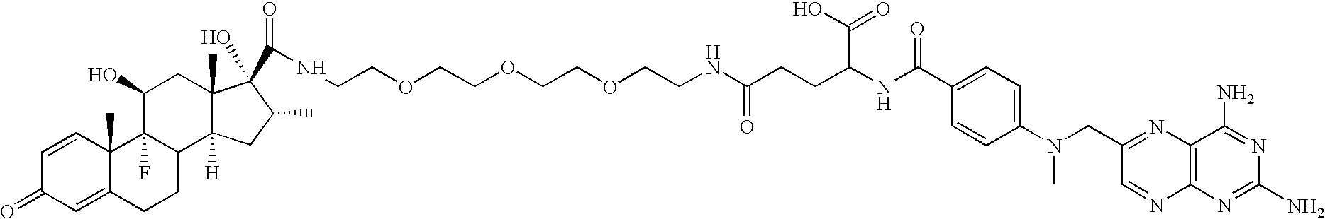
C1=CC2(C)C(=CC1=O)CCC1C2(F)C(O)CC2(C)C1([H])CC(C)C2(C(NCCOCCOCCOCCNC(CCC(NC(C1=CC=C(N(C)CC2=NC3=C(N=C2)N=C(N)N=C3N)C=C1)=O)C(O)=O)=O)=O)O
